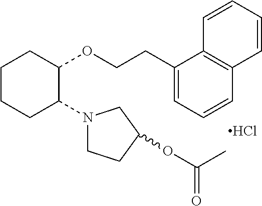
C1CCC(N2CCC(OC(=O)C)C2)C(OCCC2=CC=CC3=C2C=CC=C3)C1.Cl
